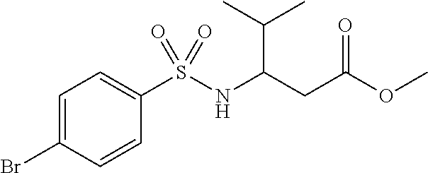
C1=C(Br)C=CC(S(NC(CC(OC)=O)C(C)C)(=O)=O)=C1
